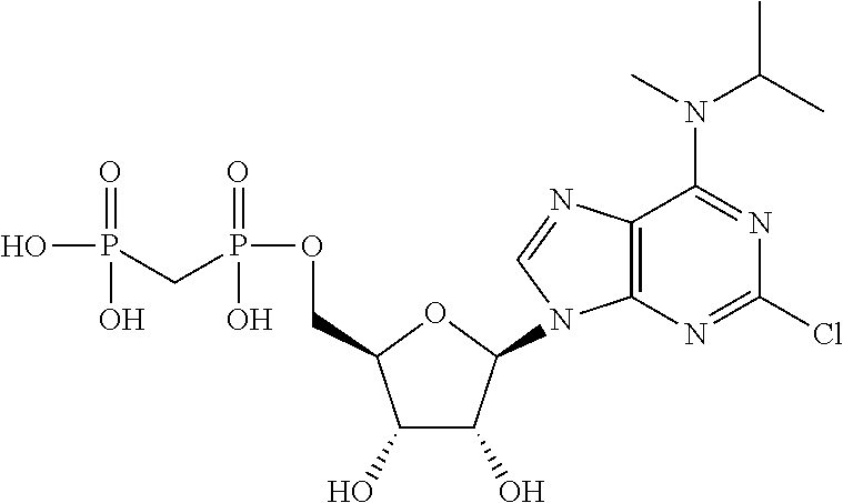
C1(O)C(O)C(N2C3=C(C(N(C(C)C)C)=NC(Cl)=N3)N=C2)OC1COP(=O)(O)CP(=O)(O)O
